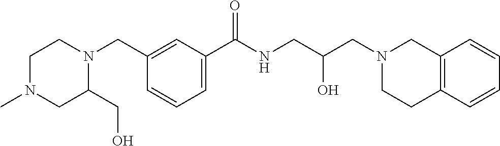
C1(CN2CCN(C)CC2CO)=CC(C(NCC(CN2CCC3=C(C2)C=CC=C3)O)=O)=CC=C1
